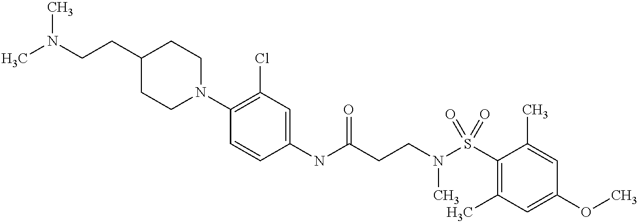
C1(NC(CCN(S(C2=C(C)C=C(OC)C=C2C)(=O)=O)C)=O)=CC(Cl)=C(N2CCC(CCN(C)C)CC2)C=C1
